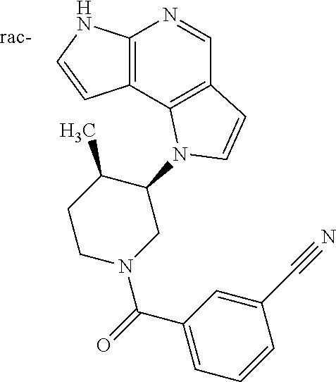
C12=C(NC=C1)N=CC1=C2N(C2C(C)CCN(C(C3=CC=CC(C#N)=C3)=O)C2)C=C1
